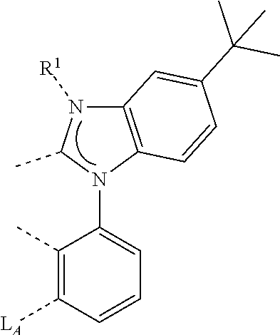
C12=C(N(C3=CC=CC([LA])=C3C)C(C)N1[R1])C=CC(C(C)(C)C)=C2
